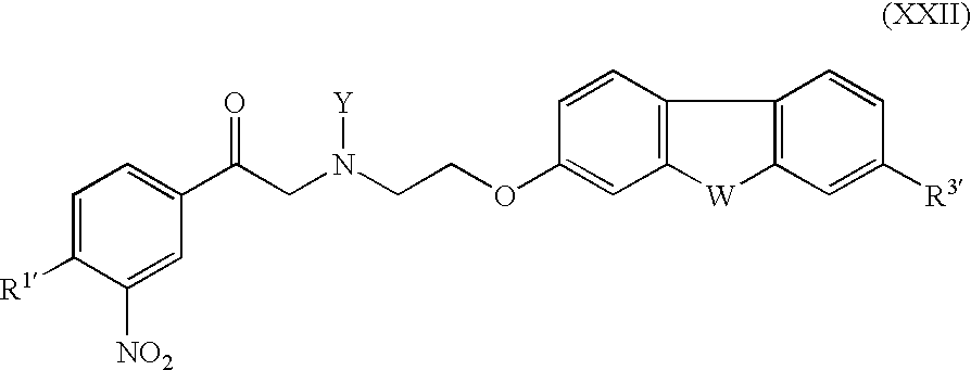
C12=C(C3=C([W]1)C=C(OCCN(CC(C1=CC=C([R1])C([NO2])=C1)=O)[Y])C=C3)C=CC([R3])=C2
